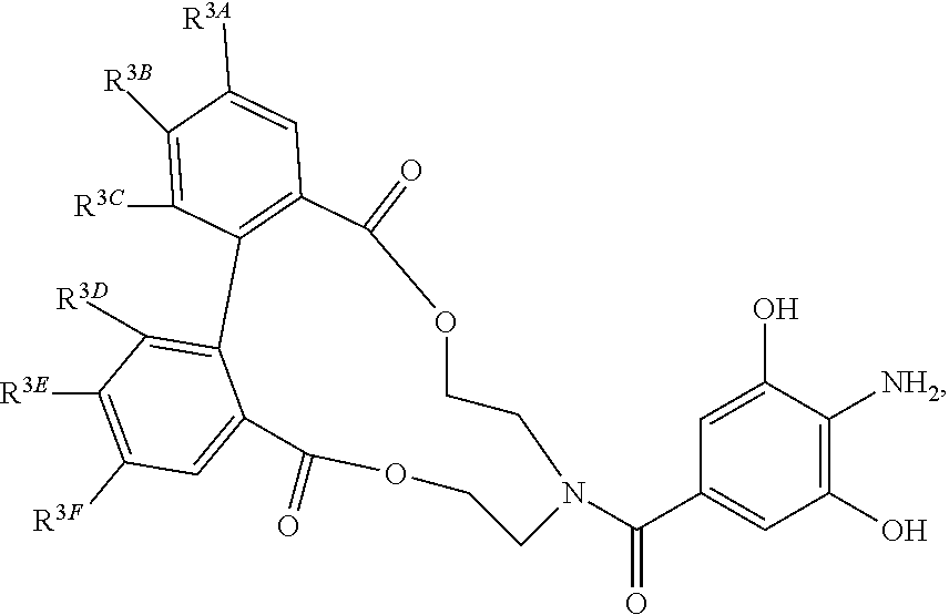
O1C(=O)C2=C(C3=C([R3D])C([R3E])=C([R3F])C=C3C(=O)OCCN(C(C3=CC(O)=C([NH2])C(O)=C3)=O)CC1)C([R3C])=C([R3B])C([R3A])=C2
